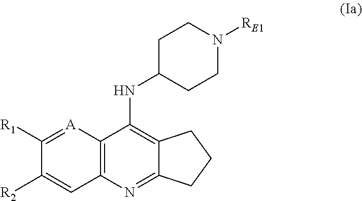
C12=C(N=C3C(=C1NC1CCN([RE1])CC1)CCC3)C=C([R2])C([R1])=[A]2
